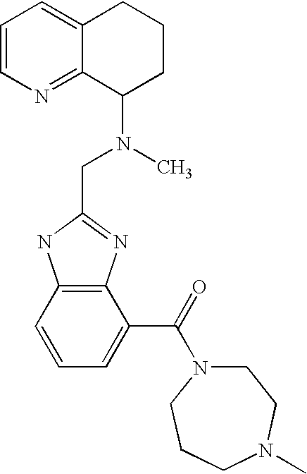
C12=C(C=CC=C1C(=O)N1CCN(C)CCC1)NC(CN(C)C1CCCC3=CC=CN=C13)=N2
